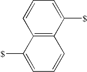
C1=CC=C([$])C2=C1C([$])=CC=C2
